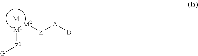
[M1][Z1][G].[M2][Z][A]B.[M]
